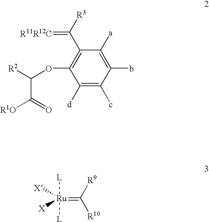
C1([d])=C(c)C(b)=C([a])C(C(=[R11R12C])[R3])=C1OC([R2])C(=O)[R1O].[Ru](=C([R10])[R9])([L])([L])([X])[X]
